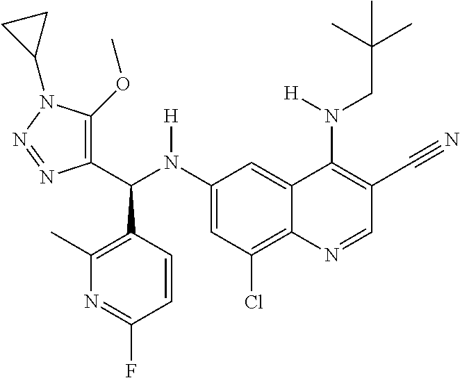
C1(N(C(C2=C(OC)N(C3CC3)N=N2)C2=C(C)N=C(F)C=C2)[H])=CC(Cl)=C2C(=C1)C(N(CC(C)(C)C)[H])=C(C#N)C=N2
